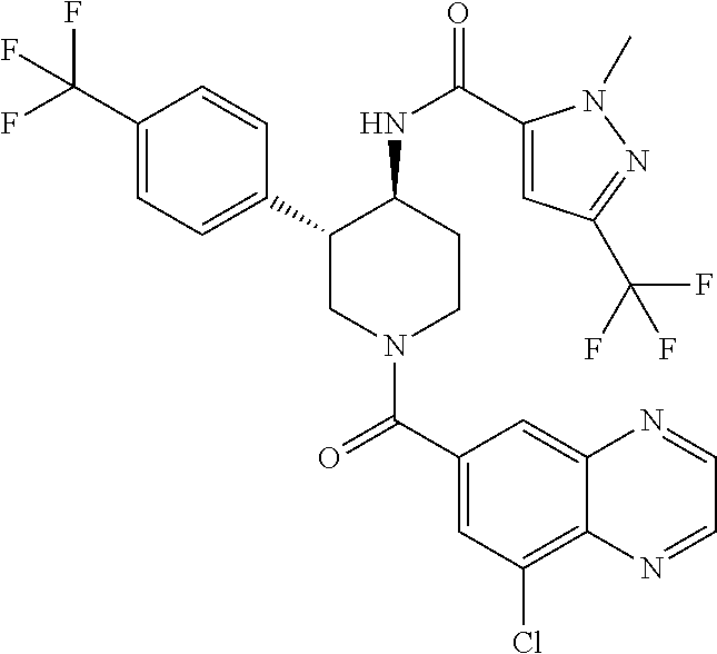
C1(C(F)(F)F)=CC=C(C2CN(C(C3=CC(Cl)=C4C(=C3)N=CC=N4)=O)CCC2NC(=O)C2=CC(C(F)(F)F)=NN2C)C=C1
